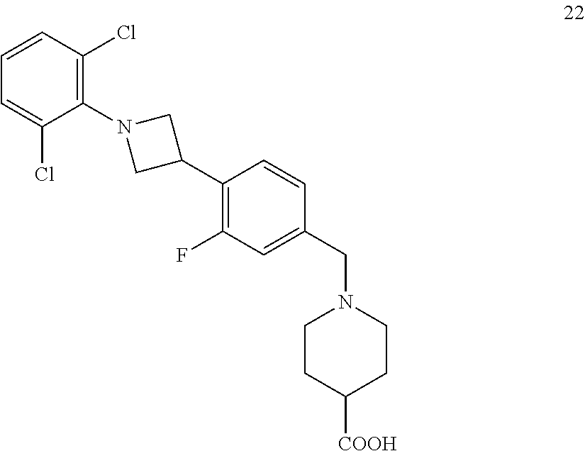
C1CC([COOH])CCN1CC1=CC(F)=C(C2CN(C3=C(Cl)C=CC=C3Cl)C2)C=C1
